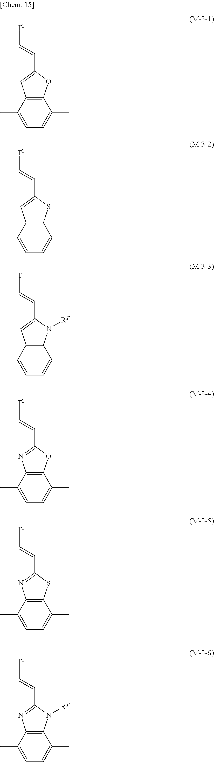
C12=C(C(C)=CC=C1C)N=C(C=C[T1])O2.C12=C(C(C)=CC=C1C)N=C(C=C[T1])S2.C12=C(C(C)=CC=C1C)C=C(C=C[T1])O2.C12=C(C(C)=CC=C1C)C=C(C=C[T1])S2.C12=C(C(C)=CC=C1C)C=C(C=C[T1])N2[RT].C12=C(C(C)=CC=C1C)N=C(C=C[T1])N2[RT]
